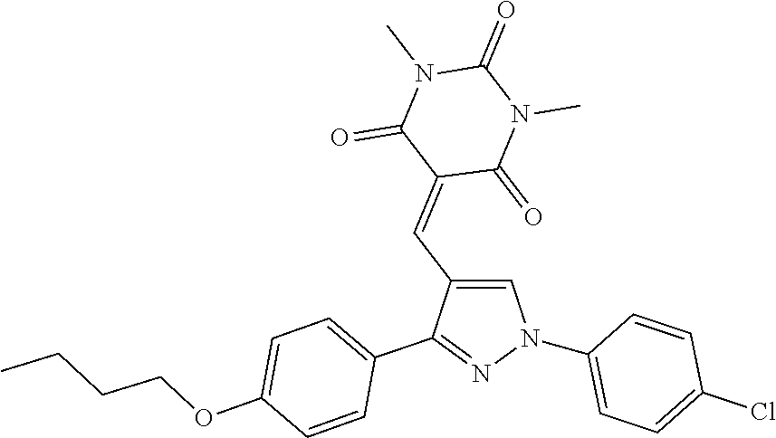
C1(N2C=C(C=C3C(=O)N(C)C(=O)N(C)C3=O)C(C3=CC=C(OCCCC)C=C3)=N2)=CC=C(Cl)C=C1
